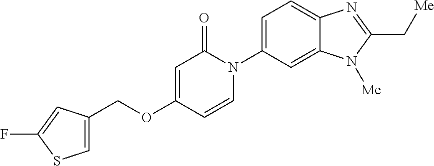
C(OC1=CC(=O)N(C2=CC=C3C(=C2)N([Me])C(C[Me])=N3)C=C1)C1=CSC(F)=C1
